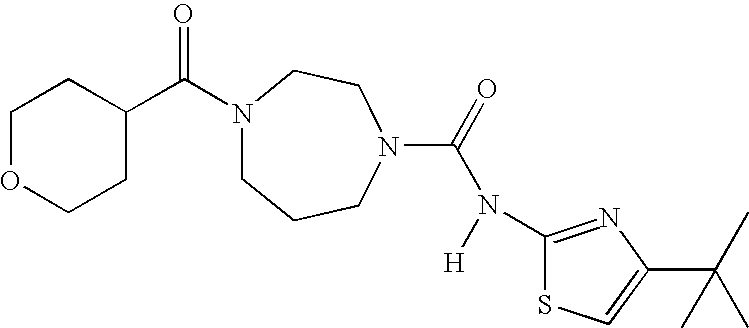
N1(C(C2CCOCC2)=O)CCCN(C(=O)N([H])C2=NC(C(C)(C)C)=CS2)CC1
